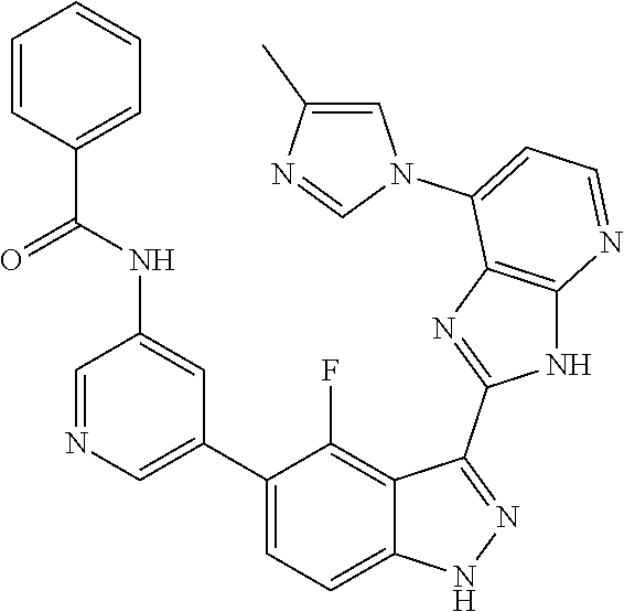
C1=NC=C(C2=CC=C3C(=C2F)C(C2=NC4=C(N2)N=CC=C4N2C=C(C)N=C2)=NN3)C=C1NC(C1=CC=CC=C1)=O
